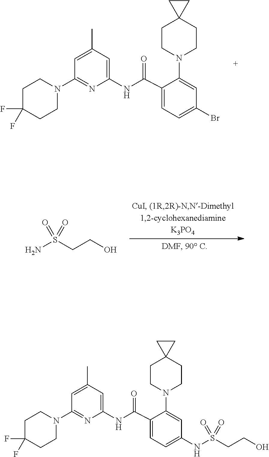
C1=C(C)C=C(NC(C2=CC=C(Br)C=C2N2CCC3(CC2)CC3)=O)N=C1N1CCC(F)(F)CC1.NS(CCO)(=O)=O.C1=C(C)C=C(NC(C2=CC=C(NS(CCO)(=O)=O)C=C2N2CCC3(CC2)CC3)=O)N=C1N1CCC(F)(F)CC1
